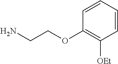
NCCOC1=C([OEt])C=CC=C1
